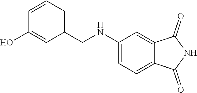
C1(NCC2=CC=CC(O)=C2)=CC=C2C(=C1)C(=O)NC2=O
